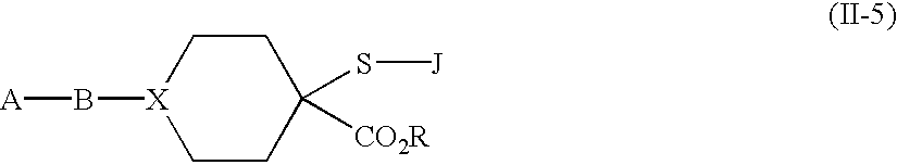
C1CC([CO2R])(S[J])CC[X]1B[A]
